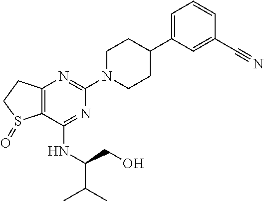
C12=C(N=C(N3CCC(C4=CC=CC(C#N)=C4)CC3)N=C1NC(CO)C(C)C)CCS2=O
